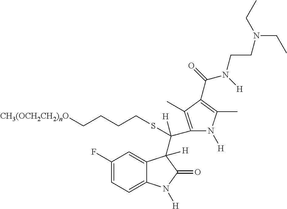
C1(F)=CC=C2C(=C1)C(C(C1=C(C)C(C(=O)N(CCN(CC)CC)[H])=C(C)N1[H])(SCCCC[CH3(OCH2CH2)nO])[H])([H])C(=O)N2[H]
